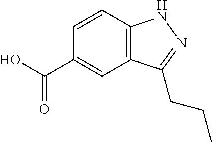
C12=C(C=CC(C(O)=O)=C1)NN=C2CCC
